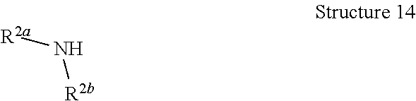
[R2a]N[R2b]
